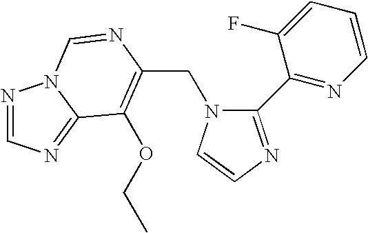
C(N1C(C2=NC=CC=C2F)=NC=C1)C1=C(OCC)C2=NC=NN2C=N1
